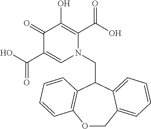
C1(=O)C(C(O)=O)=CN(CC2C3=C(OCC4=CC=CC=C24)C=CC=C3)C(C(O)=O)=C1O
